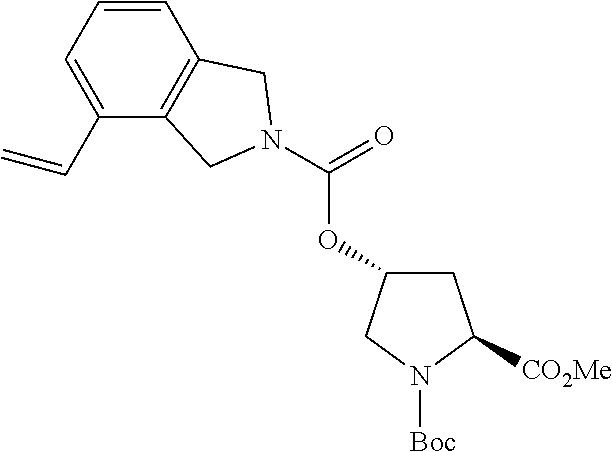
C1=CC=C(C=C)C2=C1CN(C(=O)OC1CC([CO2Me])N([Boc])C1)C2
